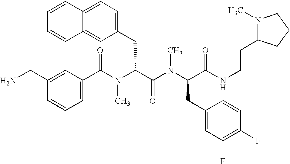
C1(C(N(C(C(N(C(CC2=CC(F)=C(F)C=C2)C(NCCC2N(C)CCC2)=O)C)=O)CC2=CC=C3C(=C2)C=CC=C3)C)=O)=CC=CC(CN)=C1
